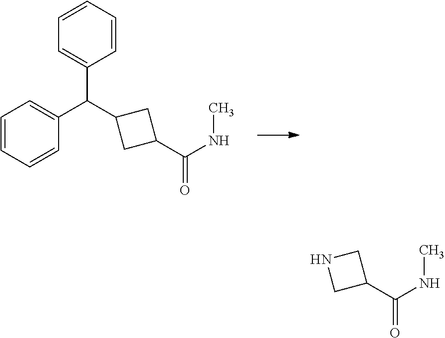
C1=CC=CC(C(C2CC(C(NC)=O)C2)C2=CC=CC=C2)=C1.C(=O)(C1CNC1)NC
